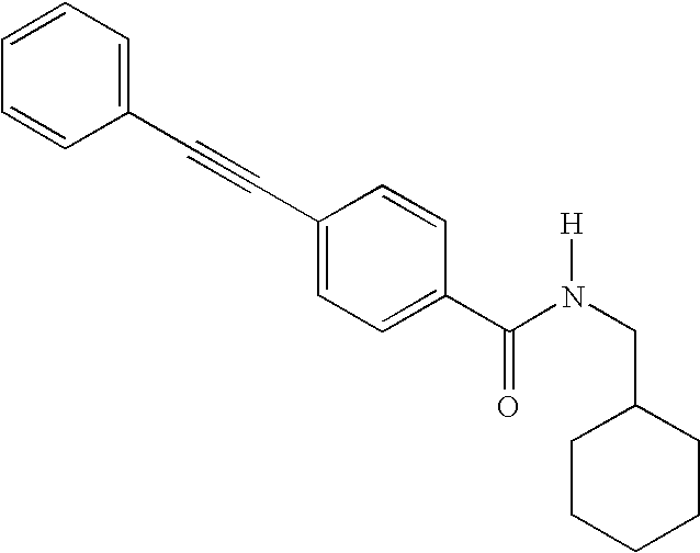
C1=CC=C(C#CC2=CC=C(C(N(CC3CCCCC3)[H])=O)C=C2)C=C1
